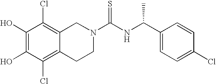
C1(O)=C(O)C(Cl)=C2C(=C1Cl)CN(C(NC(C1=CC=C(Cl)C=C1)C)=S)CC2
